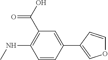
C1=CC(C2=COC=C2)=CC(C(O)=O)=C1NC
